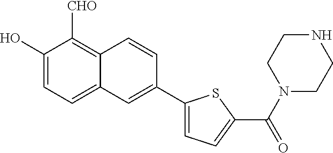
C1(O)=CC=C2C(=C1[CHO])C=CC(C1=CC=C(C(N3CCNCC3)=O)S1)=C2
